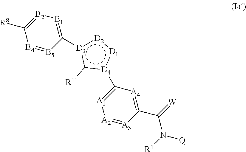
[B4]1=[B5]C([D3]2c([R11])[D4](C3=[A1][A2]=[A3]C(C(N([Q])[R1])=[W])=[A4]3):[D1]:[D2]:2)=[B1][B2]=C1[R8]
